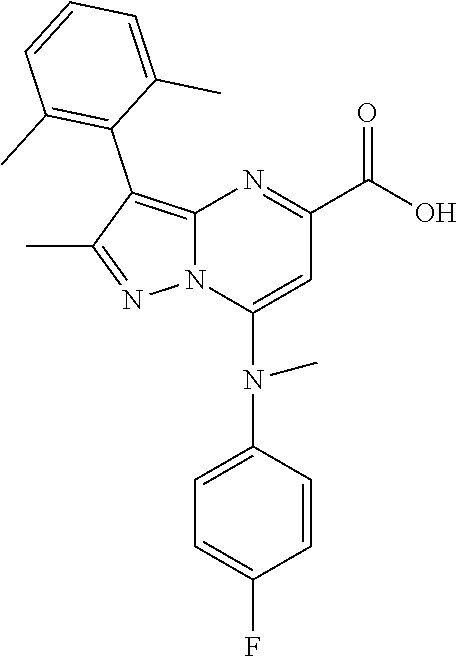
C12=C(C3=C(C)C=CC=C3C)C(C)=NN1C(N(C1=CC=C(F)C=C1)C)=CC(C(O)=O)=N2
